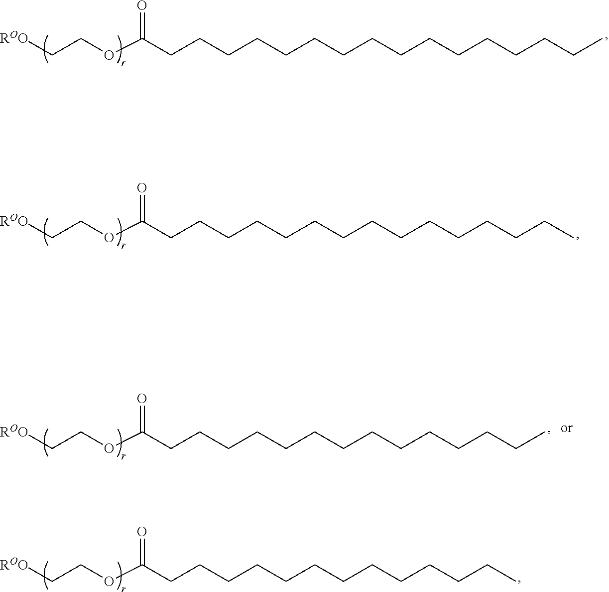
[ROO]CCOC(CCCCCCCCCCCCCCCC)=O.[ROO]CCOC(CCCCCCCCCCCCCCC)=O.[ROO]CCOC(CCCCCCCCCCCCCC)=O.[ROO]CCOC(CCCCCCCCCCCCC)=O
